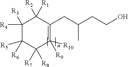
C1([R4])([R3])C([R5])([R6])C([R7])([R8])C([R10])([R9])=C(CC(CCO)C)C1([R2])[R1]
